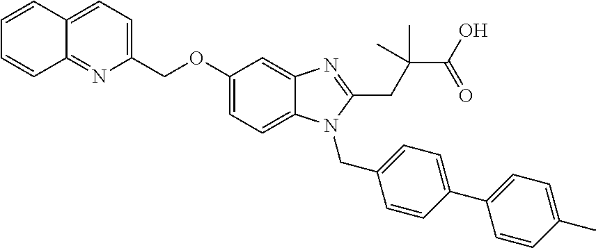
C1=CC2=CC=C(COC3=CC=C4C(=C3)N=C(CC(C(O)=O)(C)C)N4CC3=CC=C(C4=CC=C(C)C=C4)C=C3)N=C2C=C1
